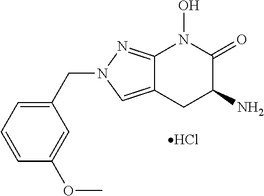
Cl.C1=CC=C(CN2C=C3C(=N2)N(O)C(=O)C(N)C3)C=C1OC
